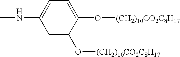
C1=C(NC)C=C(O[(CH2)10CO2C8H17])C(O[(CH2)10CO2C8H17])=C1
